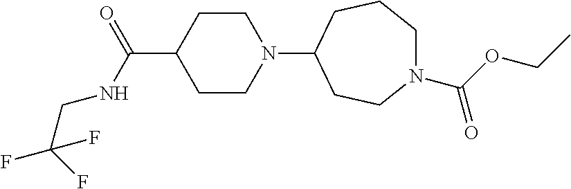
C1CN(C2CCN(C(OCC)=O)CCC2)CCC1C(=O)NCC(F)(F)F
